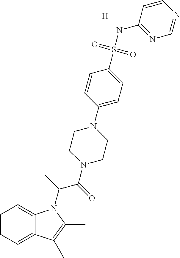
[H].C1=CC=C2C(=C1)N(C(C(=O)N1CCN(C3=CC=C(S(NC4=NC=NC=C4)(=O)=O)C=C3)CC1)C)C(C)=C2C
